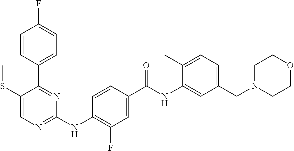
C1=CC(C2=NC(NC3=C(F)C=C(C(NC4=CC(CN5CCOCC5)=CC=C4C)=O)C=C3)=NC=C2SC)=CC=C1F
